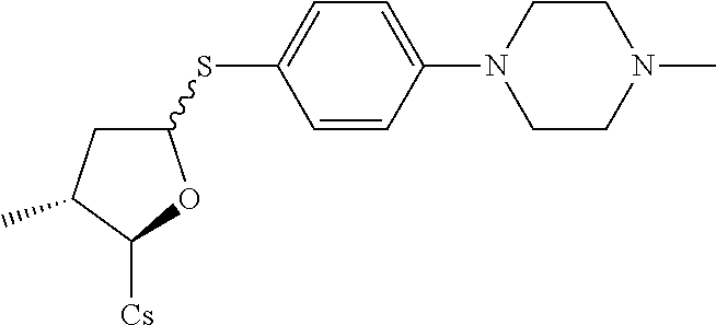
C1=C(N2CCN(C)CC2)C=CC(SC2CC(C)C([Cs])O2)=C1
